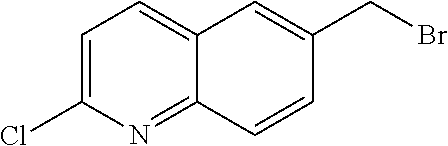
C1=C(Cl)N=C2C(=C1)C=C(CBr)C=C2
